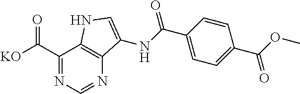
C1(C([KO])=O)=NC=NC2=C1NC=C2NC(C1=CC=C(C(OC)=O)C=C1)=O
